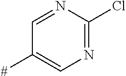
C1=NC(Cl)=NC=C1[#]
